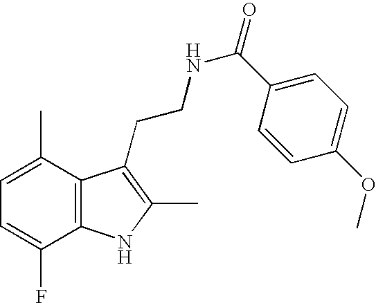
C1=C(C)C2=C(C(F)=C1)NC(C)=C2CCNC(C1=CC=C(OC)C=C1)=O
